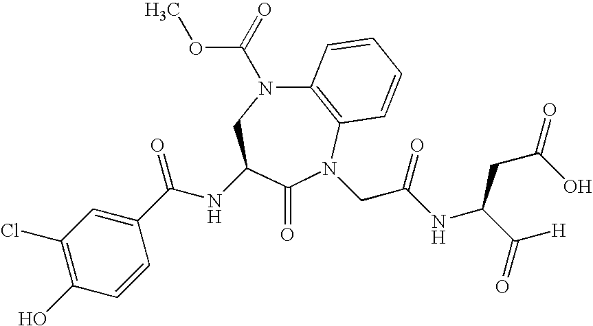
C12=C(N(CC(NC(C(=O)[H])CC(=O)O)=O)C(=O)C(NC(C3=CC(Cl)=C(O)C=C3)=O)CN1C(OC)=O)C=CC=C2
